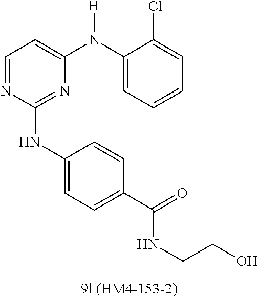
C1=NC(NC2=CC=C(C(=O)NCCO)C=C2)=NC(N(C2=CC=CC=C2Cl)[H])=C1
